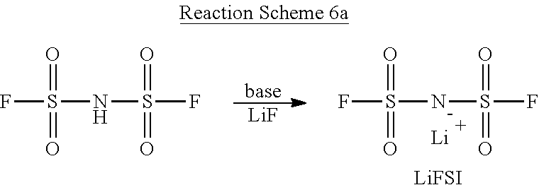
FS(NS(F)(=O)=O)(=O)=O.[base].[LiF].FS(NS(F)(=O)=O)(=O)=O.[Li].[LiFSI]
